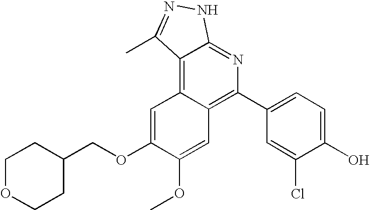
C1=C(O)C(Cl)=CC(C2=C3C(=C4C(=N2)NN=C4C)C=C(OCC2CCOCC2)C(OC)=C3)=C1
